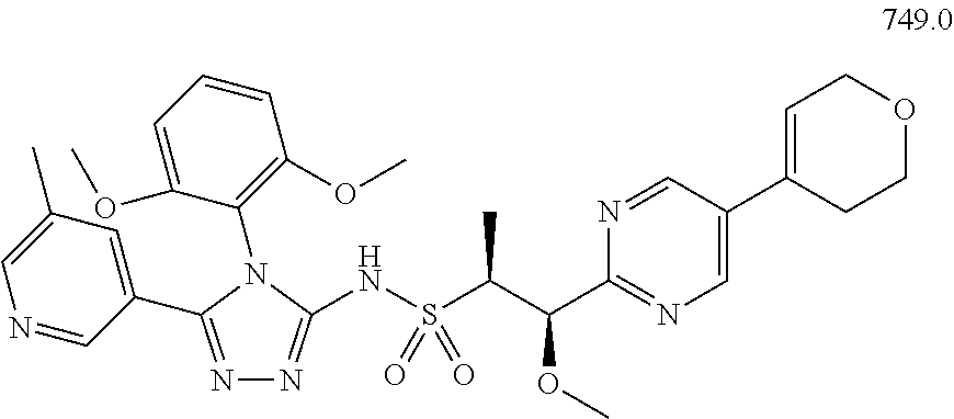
N1=C(C2=CC(C)=CN=C2)N(C2=C(OC)C=CC=C2OC)C(NS(C(C(C2=NC=C(C3=CCOCC3)C=N2)OC)C)(=O)=O)=N1
